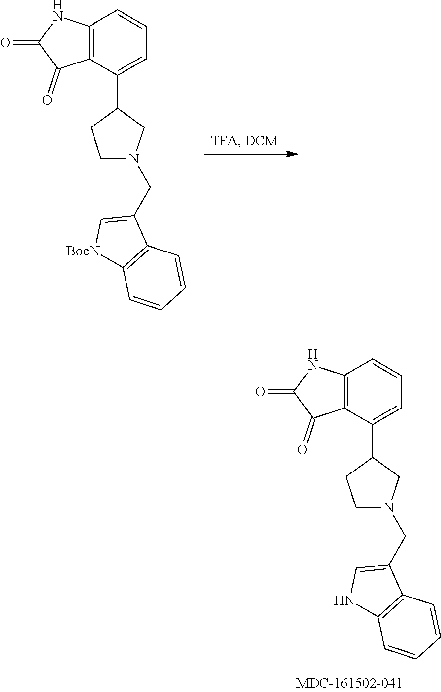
C12=C(C(C3CCN(CC4=C[BocN]C5=C4C=CC=C5)C3)=CC=C1)C(=O)C(=O)N2.C12=C(C(C3CCN(CC4=CNC5=C4C=CC=C5)C3)=CC=C1)C(=O)C(=O)N2
